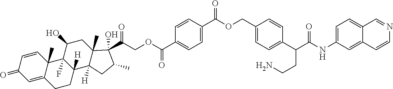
C1=CC2(C)C(=CC1=O)CCC1([H])C2(F)C(O)CC2(C)C1([H])CC(C)C2(C(=O)COC(C1=CC=C(C(OCC2=CC=C(C(C(NC3=CC=C4C(=C3)C=CN=C4)=O)CCN)C=C2)=O)C=C1)=O)O
